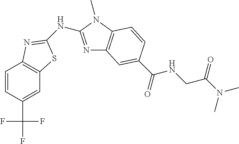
C1=CC(C(F)(F)F)=CC2=C1N=C(NC1=NC3=C(N1C)C=CC(C(NCC(N(C)C)=O)=O)=C3)S2
